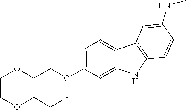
FCCOCCOCCOC1=CC=C2C(=C1)NC1=C2C=C(NC)C=C1
